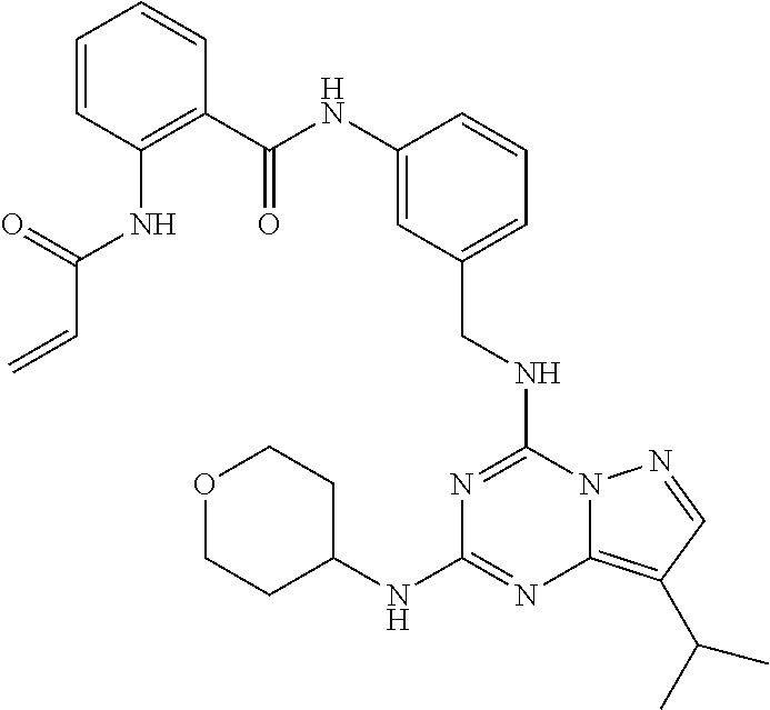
C1(C(NC2=CC(CNC3=NC(NC4CCOCC4)=NC4=C(C(C)C)C=NN34)=CC=C2)=O)=C(NC(C=C)=O)C=CC=C1
